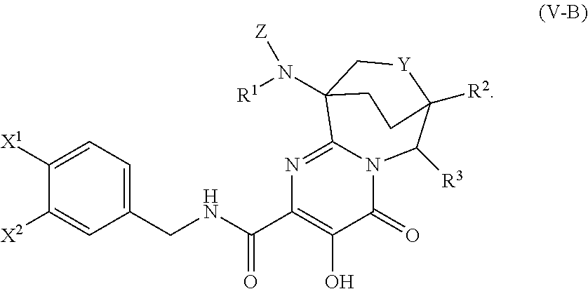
N1=C2N(C(=O)C(O)=C1C(=O)NCC1=CC=C([X1])C([X2])=C1)C([R3])C1([R2])[Y]CC2(N([R1])[Z])CC1
